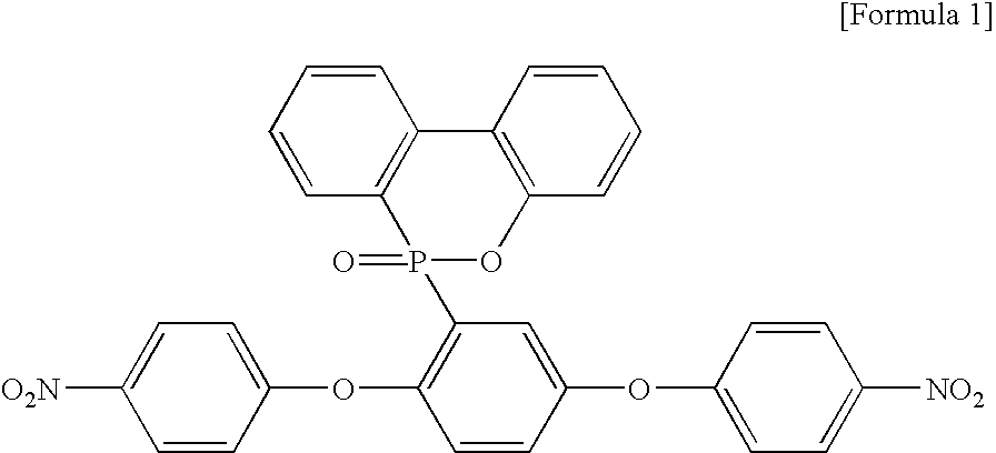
C1=CC2=C(C=C1)C1=C(OP2(=O)C2=C(OC3=CC=C([O2N])C=C3)C=CC(OC3=CC=C([NO2])C=C3)=C2)C=CC=C1
